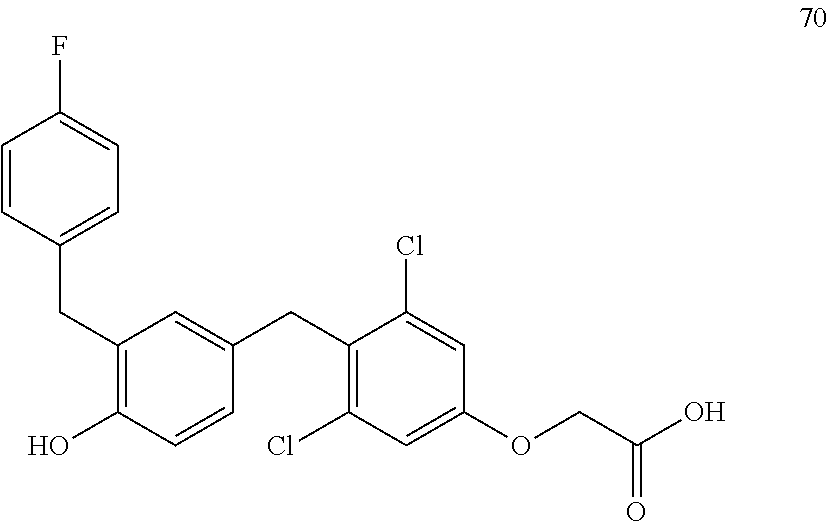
C1=CC(CC2=C(O)C=CC(CC3=C(Cl)C=C(OCC(O)=O)C=C3Cl)=C2)=CC=C1F
